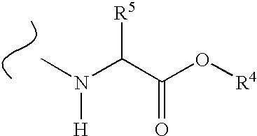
CN(C(C(O[R4])=O)[R5])[H]
